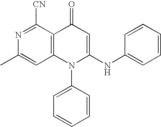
N1=C([CN])C2=C(C=C1C)N(C1=CC=CC=C1)C(NC1=CC=CC=C1)=CC2=O
